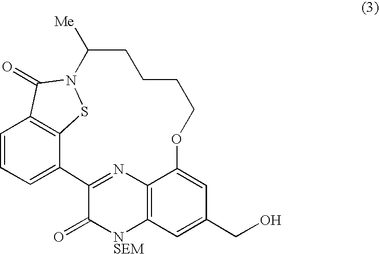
C12=NC3=C([NSEM]C1=O)C=C(CO)C=C3OCCCCC([Me])N1SC3=C(C=CC=C23)C1=O
